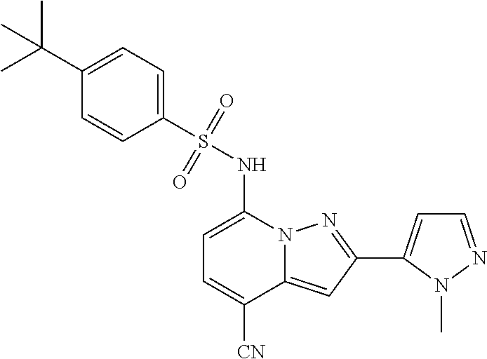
C1=C(NS(C2=CC=C(C(C)(C)C)C=C2)(=O)=O)N2C(=CC(C3=CC=NN3C)=N2)C([CN])=C1
